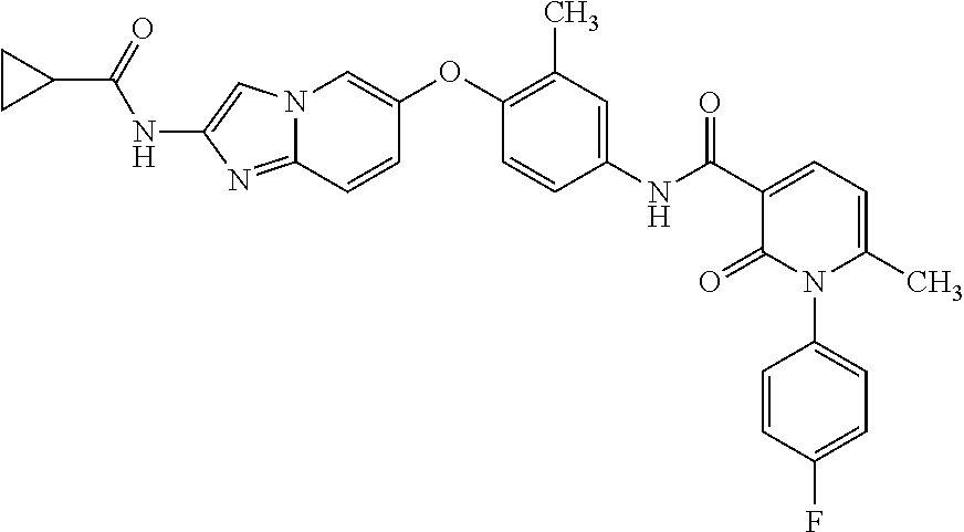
C1(OC2=CN3C(=NC(NC(C4CC4)=O)=C3)C=C2)=C(C)C=C(NC(=O)C2=CC=C(C)N(C3=CC=C(F)C=C3)C2=O)C=C1
